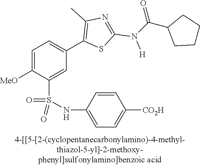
C1=C([MeO])C(S(NC2=CC=C([CO2H])C=C2)(=O)=O)=CC(C2=C(C)N=C(N([H])C(C3CCCC3)=O)S2)=C1
